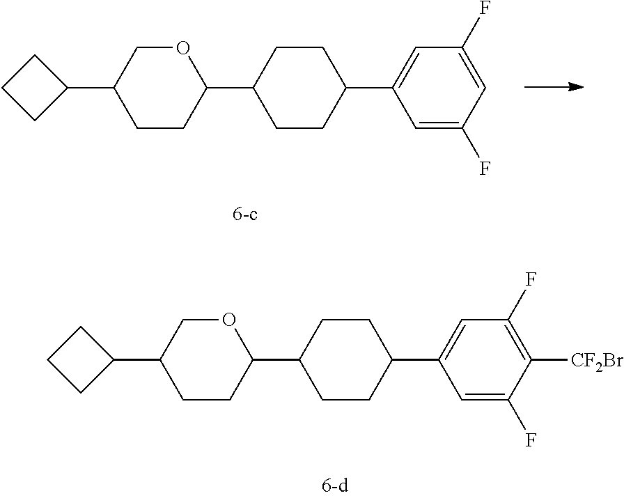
C1CCC1C1CCC(C2CCC(C3=CC(F)=CC(F)=C3)CC2)OC1.C1CCC1C1CCC(C2CCC(C3=CC(F)=C([CF2Br])C(F)=C3)CC2)OC1
